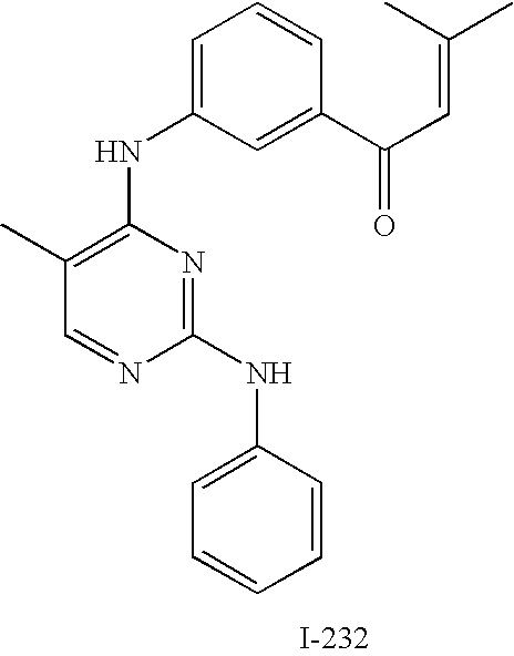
N(C1=C(C)C=NC(NC2=CC=CC=C2)=N1)C1=CC=CC(C(C=C(C)C)=O)=C1
